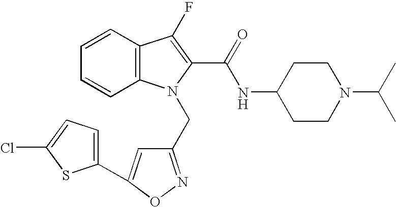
C1=CC2=C(C=C1)N(CC1=NOC(C3=CC=C(Cl)S3)=C1)C(C(=O)NC1CCN(C(C)C)CC1)=C2F
